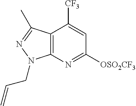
C12=C(N=C([OSO2CF3])C=C1[CF3])N(CC=C)N=C2C
